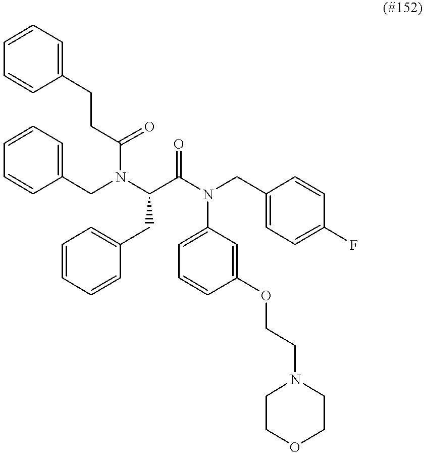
C1=CC(CCC(N(CC2=CC=CC=C2)C(C(N(CC2=CC=C(F)C=C2)C2=CC=CC(OCCN3CCOCC3)=C2)=O)CC2=CC=CC=C2)=O)=CC=C1
